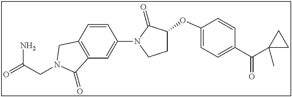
C(CN1CC2=C(C=C(N3C(=O)C(OC4=CC=C(C(C5(C)CC5)=O)C=C4)CC3)C=C2)C1=O)(=O)N
